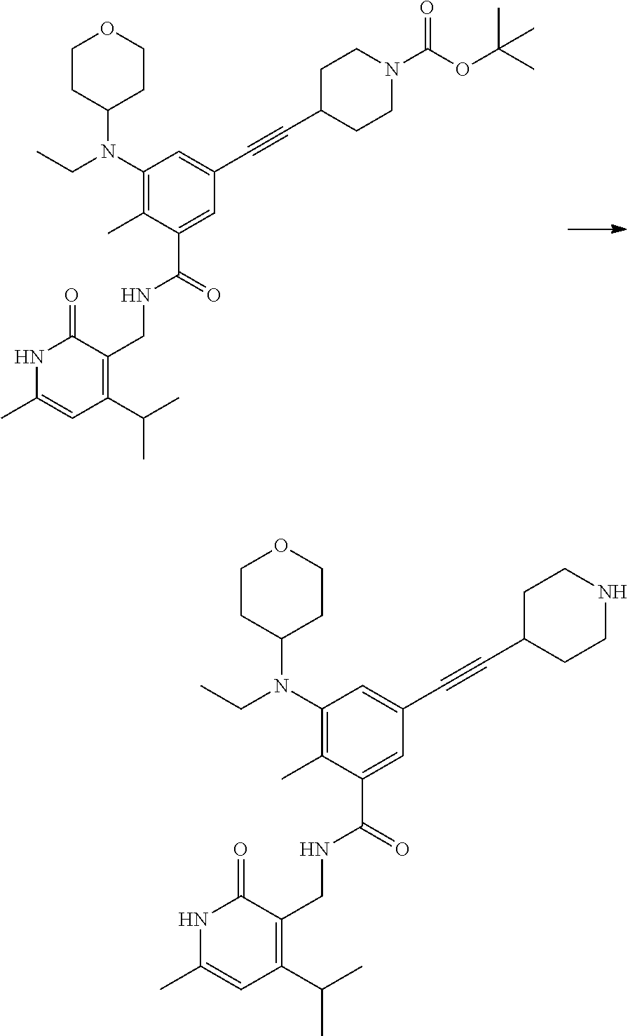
C1(N(CC)C2CCOCC2)=C(C)C(C(=O)NCC2=C(C(C)C)C=C(C)NC2=O)=CC(C#CC2CCN(C(OC(C)(C)C)=O)CC2)=C1.C1(N(CC)C2CCOCC2)=C(C)C(C(=O)NCC2=C(C(C)C)C=C(C)NC2=O)=CC(C#CC2CCNCC2)=C1
